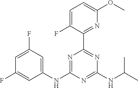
C1=C(F)C(C2=NC(NC(C)C)=NC(NC3=CC(F)=CC(F)=C3)=N2)=NC(OC)=C1
